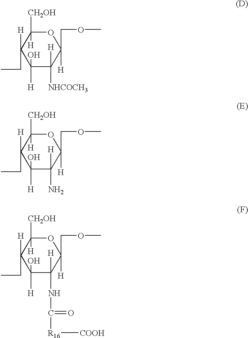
C1([H])(O)C([NHCOCH3])([H])C(COC)([H])OC([H])([CH2OH])C1(CC)[H].C1([H])(O)C(N)([H])C(COC)([H])OC([H])([CH2OH])C1(CC)[H].C1([H])(O)C(NC([R16][COOH])=O)([H])C(COC)([H])OC([H])([CH2OH])C1(CC)[H]
